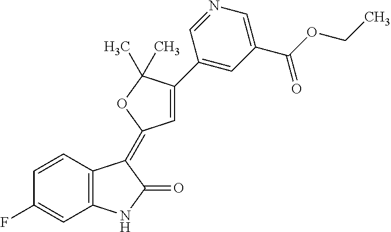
C1=CC(F)=CC2=C1C(=C1C=C(C3=CC(C(OCC)=O)=CN=C3)C(C)(C)O1)C(=O)N2
